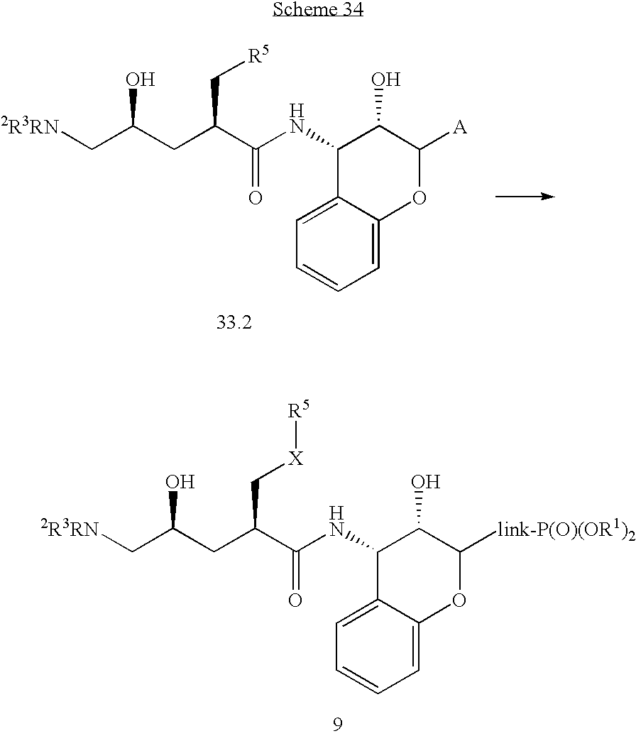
C(C(CC(C(=O)NC1C2=CC=CC=C2OC([A])C1O)C[R5])O)[2R3RN].C(C(CC(C(=O)NC1C2=CC=CC=C2OC([link-P(O)(OR1)2])C1O)C[X][R5])O)[2R3RN]
